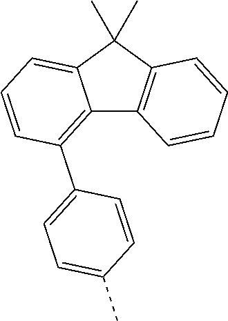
C12=C(C3=CC=C(C)C=C3)C=CC=C1C(C)(C)C1=C2C=CC=C1
